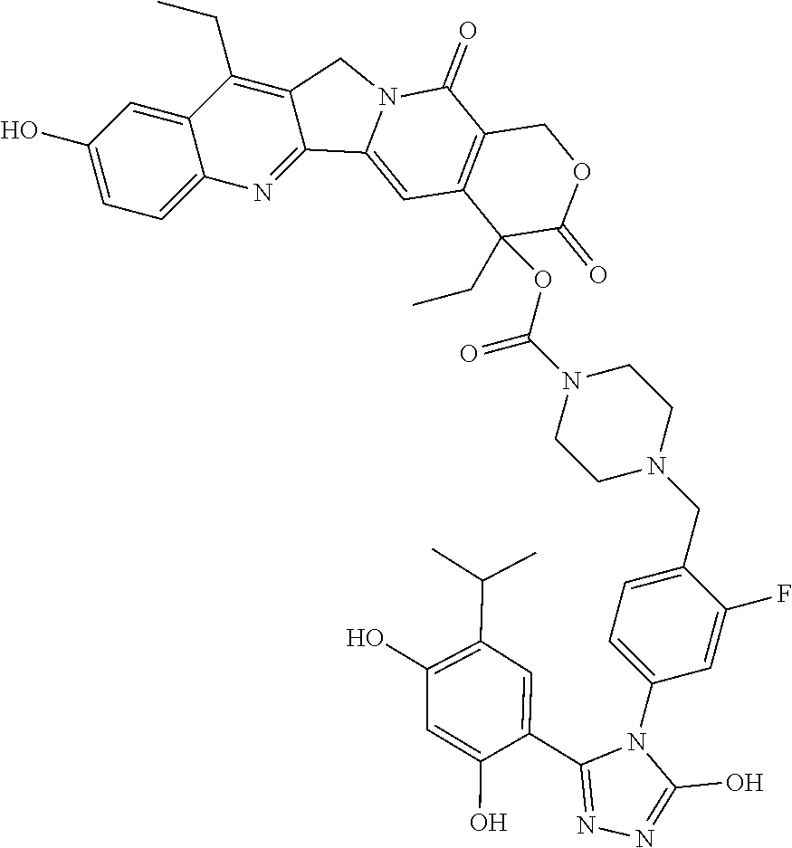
OC1=CC=C2C(=C1)C(CC)=C1C(=N2)C2=CC3=C(C(=O)N2C1)COC(=O)C3(OC(N1CCN(CC2=CC=C(N3C(C4=CC(C(C)C)=C(O)C=C4O)=NN=C3O)C=C2F)CC1)=O)CC
